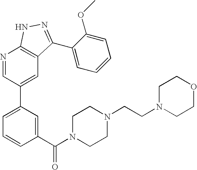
N1=CC(C2=CC=CC(C(N3CCN(CCN4CCOCC4)CC3)=O)=C2)=CC2=C1NN=C2C1=CC=CC=C1OC
